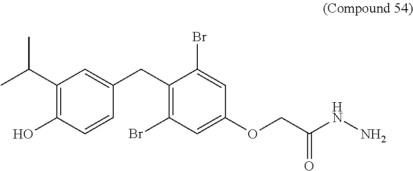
C1(C(C)C)=C(O)C=CC(CC2=C(Br)C=C(OCC(NN)=O)C=C2Br)=C1
